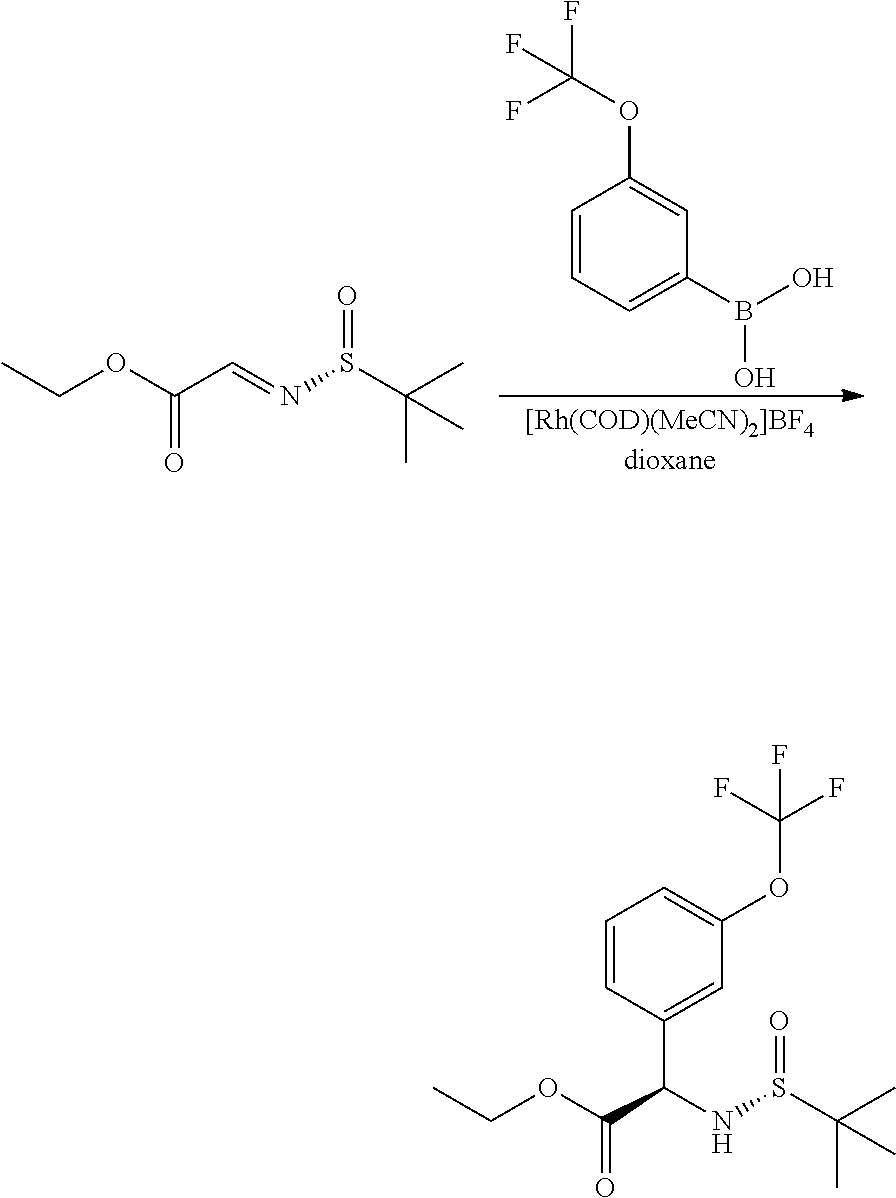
CCOC(C=NS(C(C)(C)C)=O)=O.C1=CC=C(B(O)O)C=C1OC(F)(F)F.CCOC(C(NS(C(C)(C)C)=O)C1=CC(OC(F)(F)F)=CC=C1)=O
